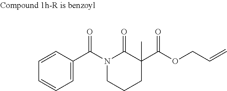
C1=C(C(N2CCCC(C(OCC=C)=O)(C)C2=O)=O)C=CC=C1
